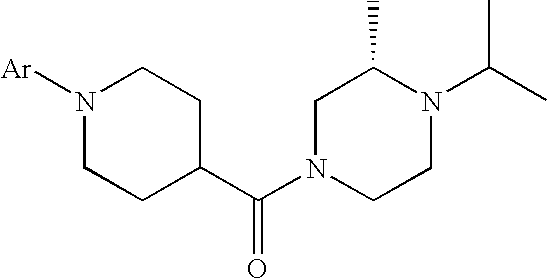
N1([Ar])CCC(C(N2CCN(C(C)C)C(C)C2)=O)CC1
